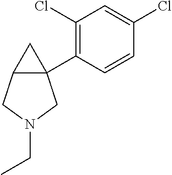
C1=CC(C23CC2CN(CC)C3)=C(Cl)C=C1Cl
